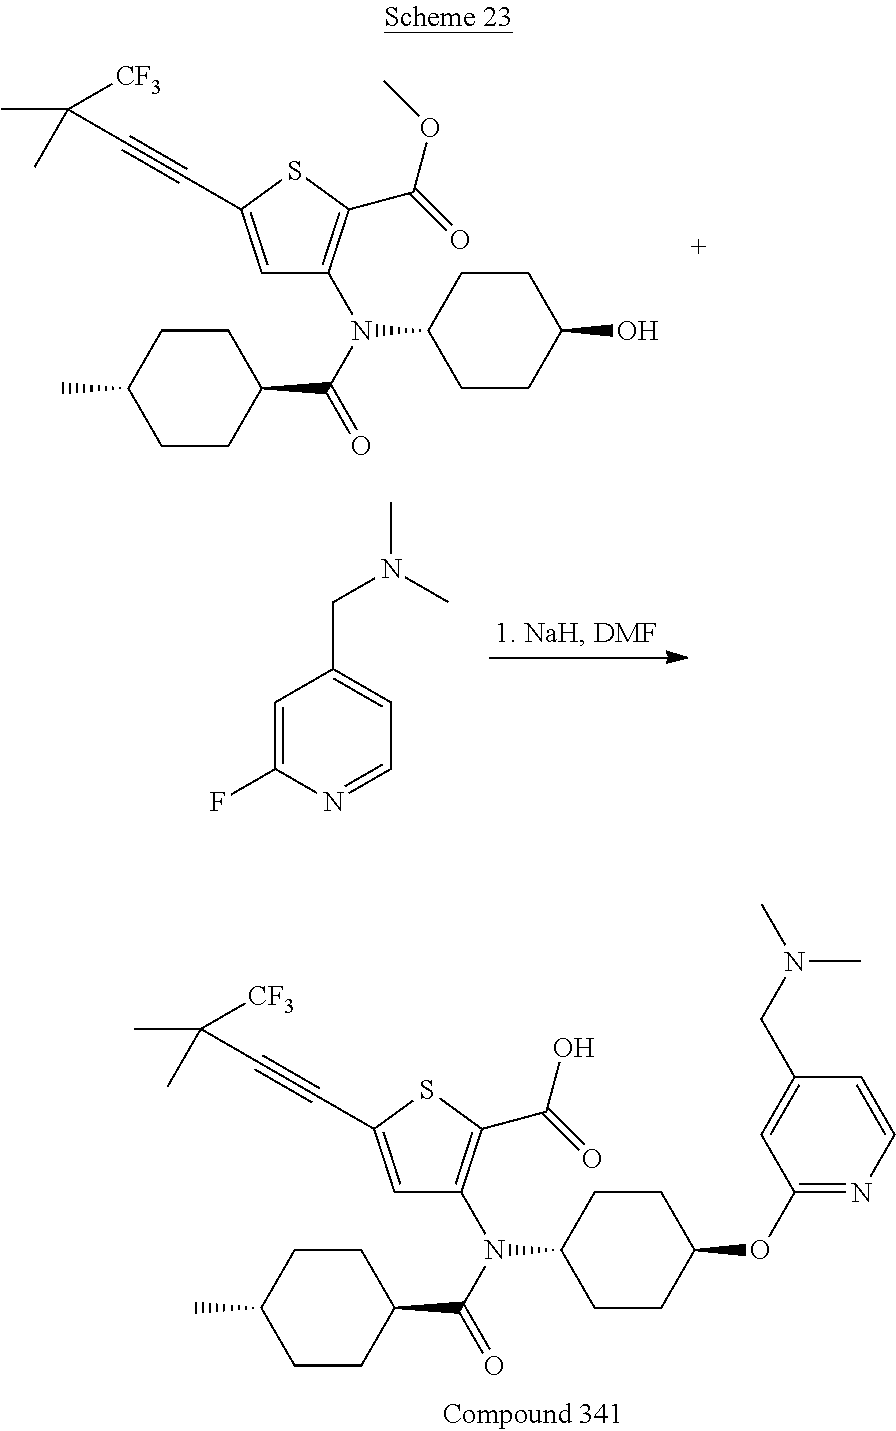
C1=C(F)N=CC=C1CN(C)C.C1(N(C(=O)C2CCC(C)CC2)C2CCC(O)CC2)=C(C(=O)OC)SC(C#CC(C)(C)[CF3])=C1.C1(N(C(=O)C2CCC(C)CC2)C2CCC(OC3=NC=CC(CN(C)C)=C3)CC2)=C(C(=O)O)SC(C#CC([CF3])(C)C)=C1
